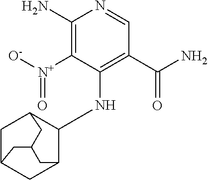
C1(N)=C([N+]([O-])=O)C(NC2C3CC4CC2CC(C3)C4)=C(C(N)=O)C=N1
